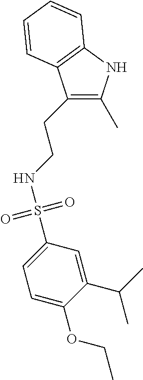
C1=C(C(C)C)C(OCC)=CC=C1S(NCCC1=C(C)NC2=C1C=CC=C2)(=O)=O
